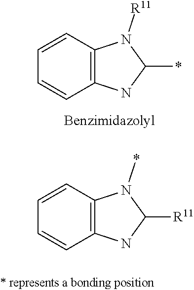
C1=CC2=C(C=C1)NC(*)N2[R11].C1=CC2=C(C=C1)NC([R11])N2*
